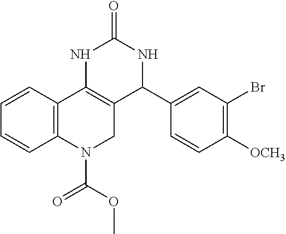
C1=CC2=C(C=C1)N(C(OC)=O)CC1=C2NC(=O)NC1C1=CC(Br)=C([OCH3])C=C1
